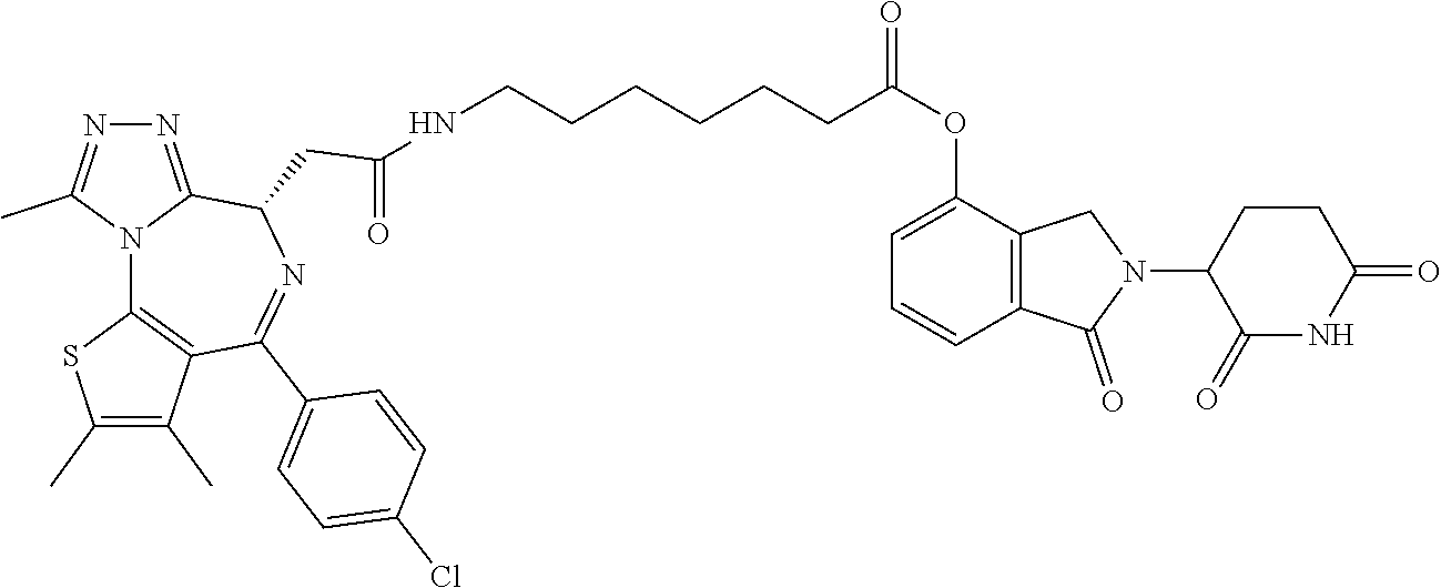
C(CC(OC1=CC=CC2=C1CN(C1C(=O)NC(=O)CC1)C2=O)=O)CCCCNC(CC1C2=NN=C(C)N2C2=C(C(C)=C(C)S2)C(C2=CC=C(Cl)C=C2)=N1)=O
